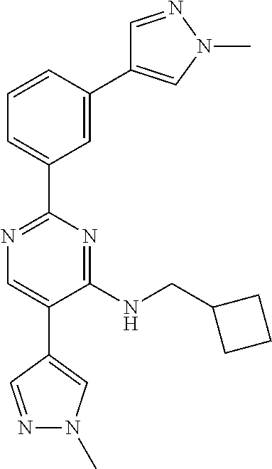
C1=C(C2=CN(C)N=C2)C=CC=C1C1=NC=C(C2=CN(C)N=C2)C(NCC2CCC2)=N1
